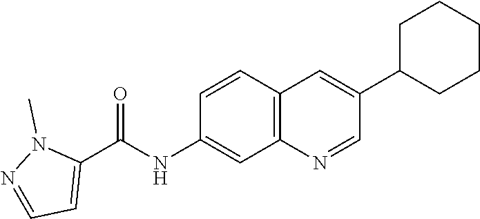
C12=C(C=C(NC(C3=CC=NN3C)=O)C=C1)N=CC(C1CCCCC1)=C2
